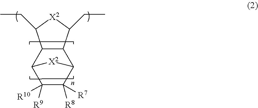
C12C(C(CC)[X2]C1CC)C1C([R8])([R7])C([R9])([R10])C2[X2]1
